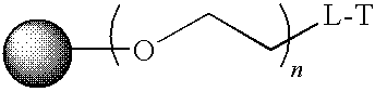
COCC[L-T]
